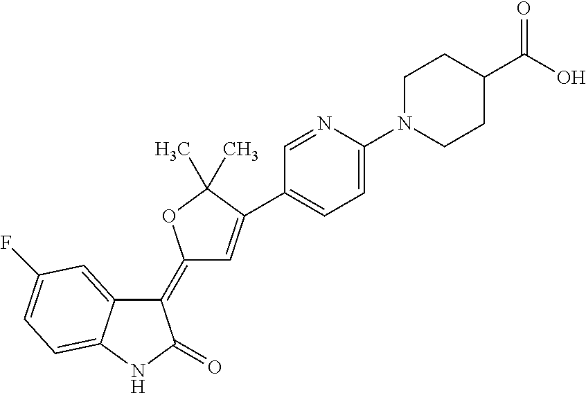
C1(=C2C=C(C3=CC=C(N4CCC(C(O)=O)CC4)N=C3)C(C)(C)O2)C2=CC(F)=CC=C2NC1=O
